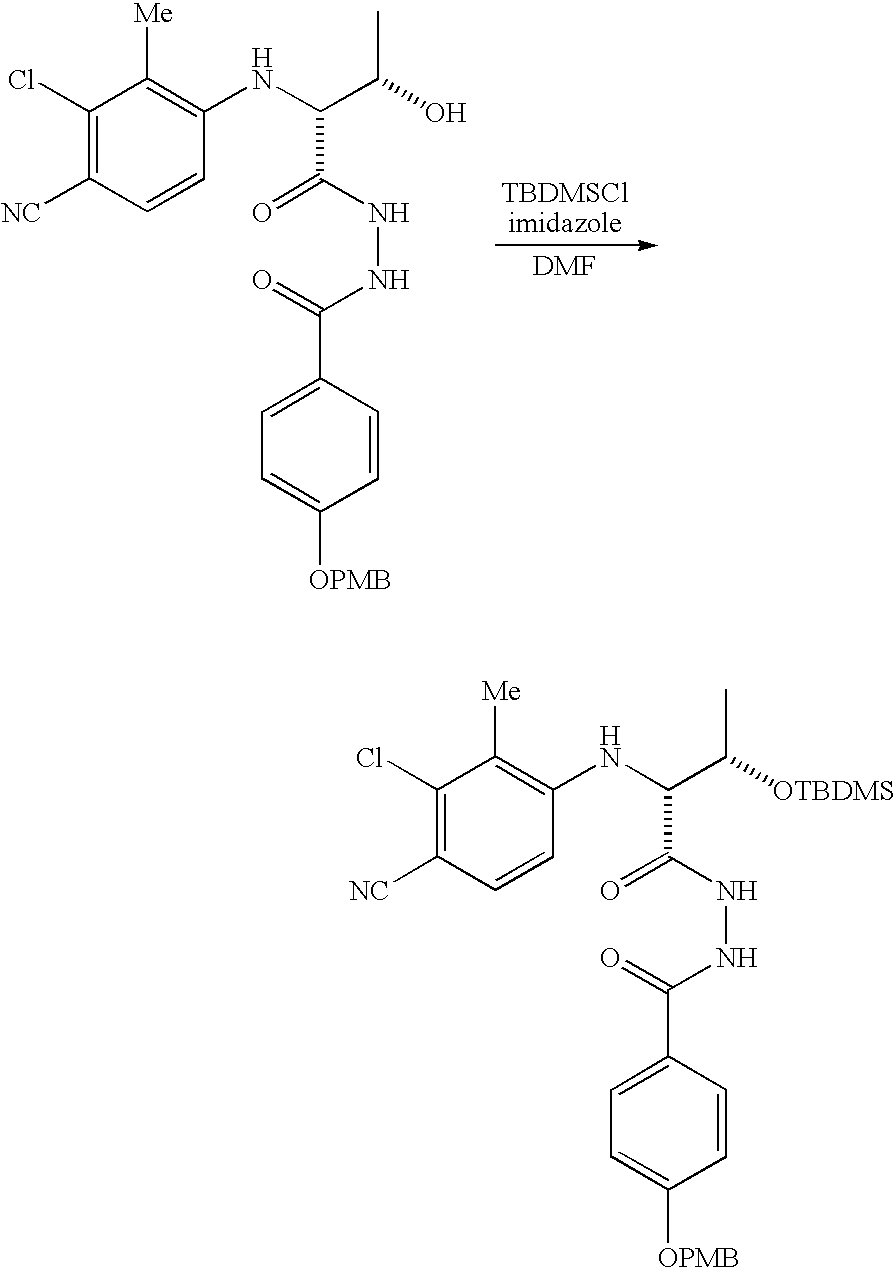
C1(Cl)=C([NC])C=CC(NC(C(C)[OTBDMS])C(=O)NNC(=O)C2=CC=C([OPMB])C=C2)=C1[Me].C1(Cl)=C([NC])C=CC(NC(C(C)O)C(=O)NNC(=O)C2=CC=C([OPMB])C=C2)=C1[Me]
